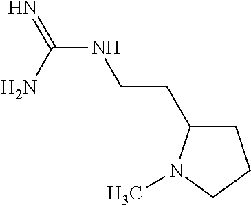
N(C(N)=N)CCC1CCCN1C
